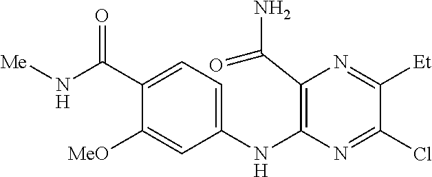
C1(NC2=C(C(N)=O)N=C([Et])C(Cl)=N2)=CC=C(C(N[Me])=O)C([MeO])=C1
